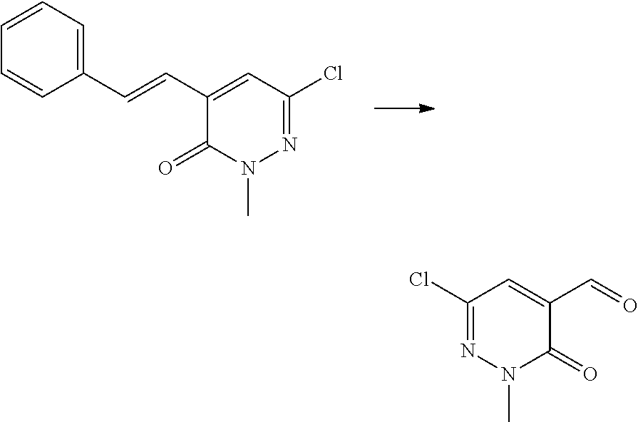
C1=CC(C=CC2=CC(Cl)=NN(C)C2=O)=CC=C1.C(C1=CC(Cl)=NN(C)C1=O)=O
